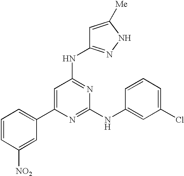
C1=C(C2=CC=CC([NO2])=C2)N=C(NC2=CC(Cl)=CC=C2)N=C1NC1=NNC([Me])=C1
